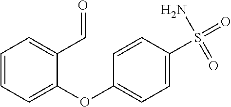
C1=CC=C(OC2=CC=C(S(=O)(N)=O)C=C2)C(C=O)=C1
